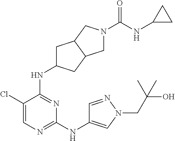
C1C(NC2=NC(NC3=CN(CC(O)(C)C)N=C3)=NC=C2Cl)CC2C1CN(C(NC1CC1)=O)C2
